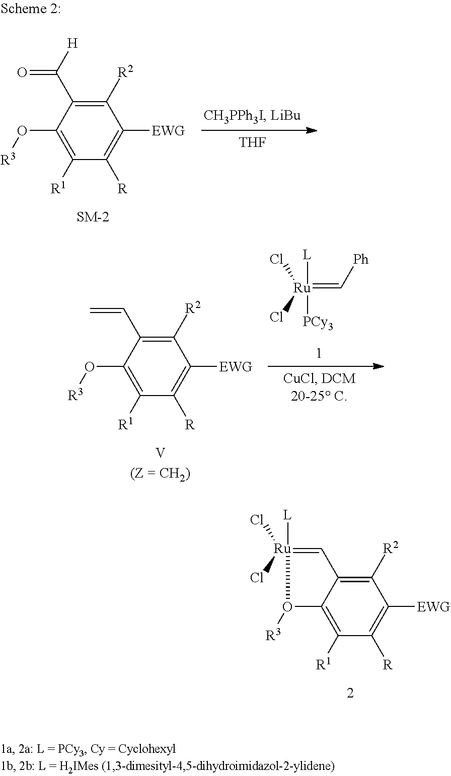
C1([R2])=C(C([H])=O)C(O[R3])=C([R1])C([R])=C1[EWG].[THF].[Ru](=C[Ph])([L])([PCy3])(Cl)Cl.C1([R2])=C(C=C)C(O[R3])=C([R1])C([R])=C1[EWG].C1([R2])=C2C(=C([R1])C([R])=C1[EWG])O([R3])[Ru]([L])(Cl)(Cl)=C2
